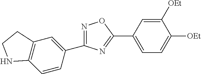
N1=C(C2=CC3=C(C=C2)NCC3)N=C(C2=CC=C([OEt])C([OEt])=C2)O1
